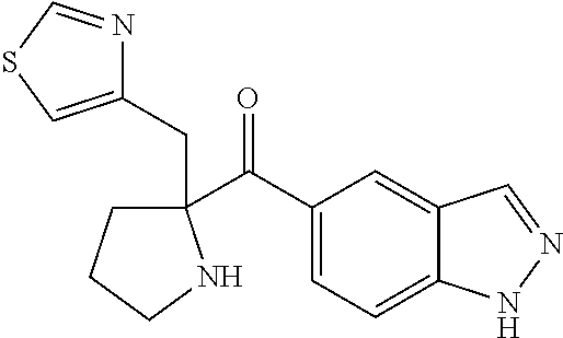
C1(C(C2=CC=C3C(=C2)C=NN3)=O)(CC2=CSC=N2)CCCN1
